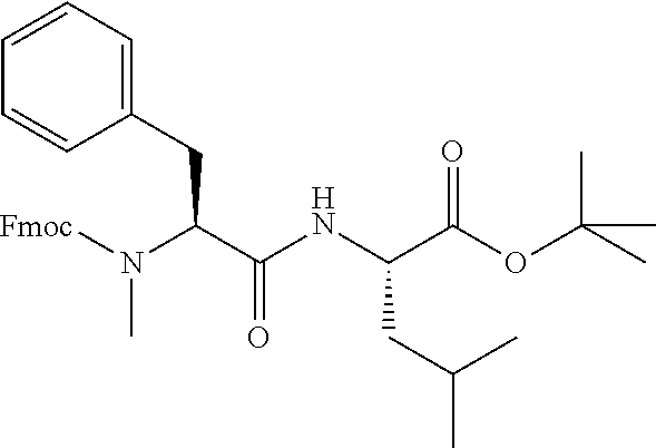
N(C(C(NC(C(OC(C)(C)C)=O)CC(C)C)=O)CC1=CC=CC=C1)([Fmoc])C
